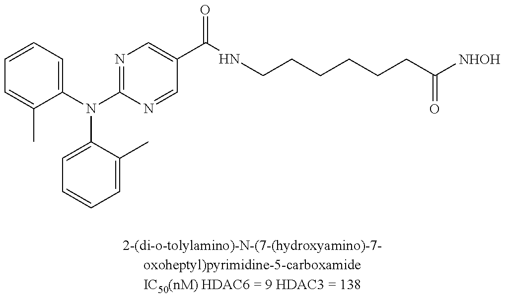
C1=CC=C(N(C2=CC=CC=C2C)C2=NC=C(C(NCCCCCCC([NHOH])=O)=O)C=N2)C(C)=C1
